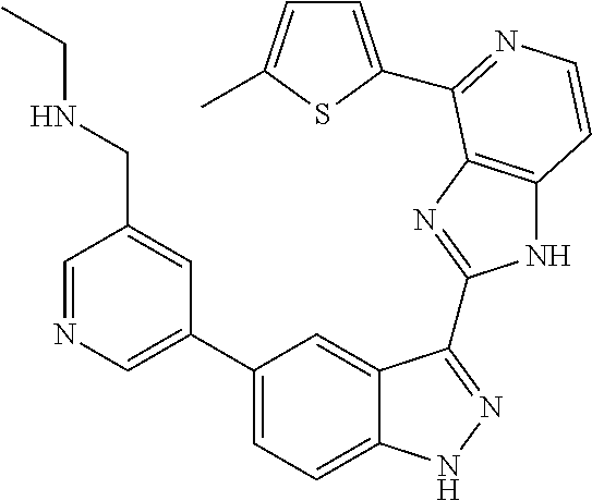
C1(C2=CN=CC(CNCC)=C2)=CC=C2C(=C1)C(C1=NC3=C(N1)C=CN=C3C1=CC=C(C)S1)=NN2
